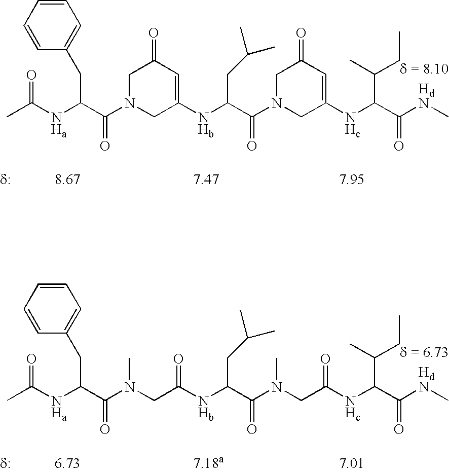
C1N(C(C([NHa]C(C)=O)CC2=CC=CC=C2)=O)CC([NHb]C(C(N2CC([NHc]C(C([HdN]C)=O)C(CC)C)=CC(=O)C2)=O)CC(C)C)=CC1=O.CN(CC(=O)[NHb]C(C(N(CC(=O)[NHc]C(C([HdN]C)=O)C(CC)C)C)=O)CC(C)C)C(C([NHa]C(C)=O)CC1=CC=CC=C1)=O
